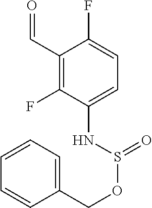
C1(C=O)=C(F)C(NS(OCC2=CC=CC=C2)=O)=CC=C1F
